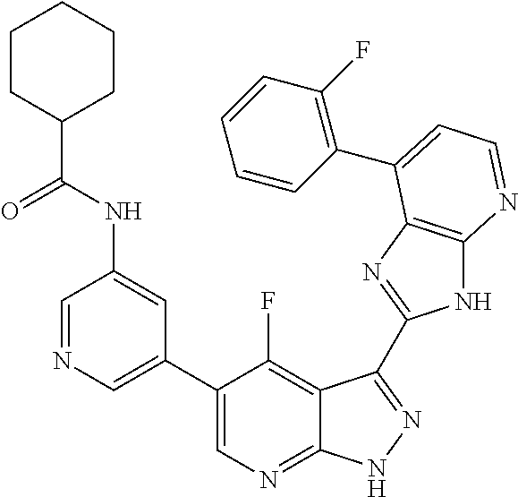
C1=NC=C(C2=CN=C3C(=C2F)C(C2=NC4=C(N2)N=CC=C4C2=C(F)C=CC=C2)=NN3)C=C1NC(=O)C1CCCCC1
